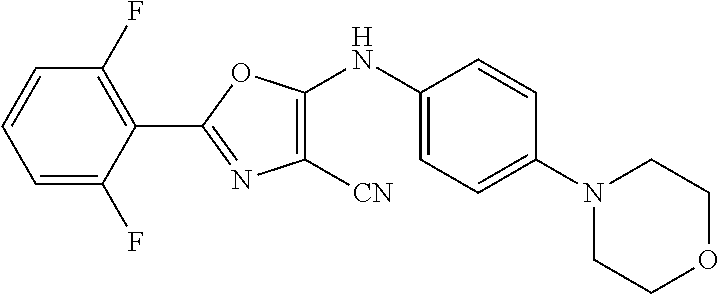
C1(C2=NC([CN])=C(NC3=CC=C(N4CCOCC4)C=C3)O2)=C(F)C=CC=C1F
